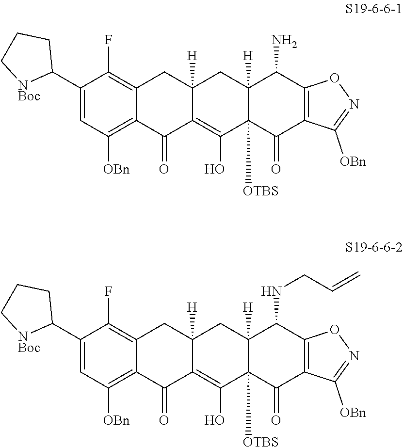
C1(C2CCC[NBoc]2)=CC([OBn])=C2C(=C1F)CC1([H])C(=C(O)C3([OTBS])C([H])(C1)C(N)C1=C(C3=O)C([OBn])=NO1)C2=O.C1(C2CCC[NBoc]2)=CC([OBn])=C2C(=C1F)CC1([H])C(=C(O)C3([OTBS])C([H])(C1)C(NCC=C)C1=C(C3=O)C([OBn])=NO1)C2=O
